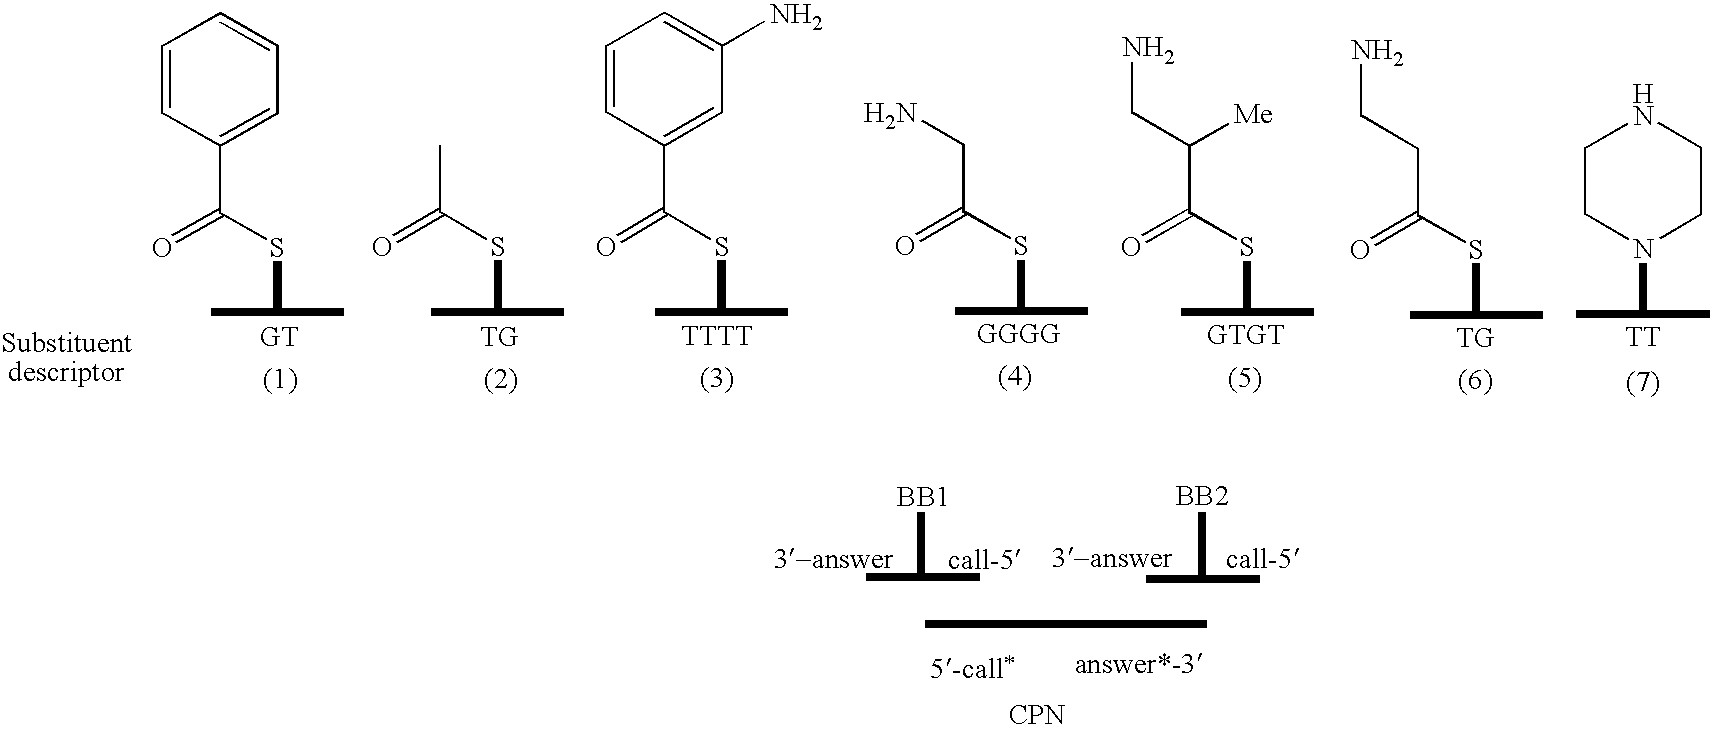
[BB1].[BB2].[CPN].C1=CC(C(SC(C)C)=O)=CC=C1.CC(SC(C)C)=O.C1=CC(C(SC(C)C)=O)=CC(N)=C1.[TTTT].C(C(SC(C)C)=O)N.[GGGG].C(C(SC(C)C)=O)(CN)[Me].[GTGT].C(C(SC(C)C)=O)CN.[TG].C1CN(C(C)C)CCN1.[TT]
